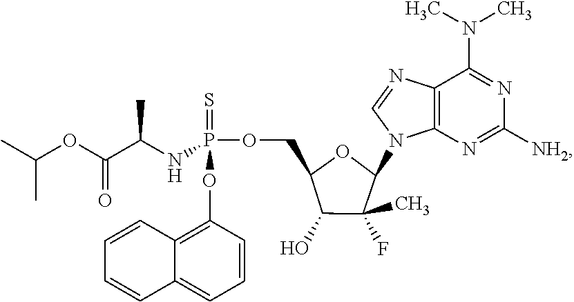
C1(COP(=S)(OC2=C3C(=CC=C2)C=CC=C3)NC(C(OC(C)C)=O)C)C(O)C(F)(C)C(N2C3=C(C(N(C)C)=NC([NH2])=N3)N=C2)O1
